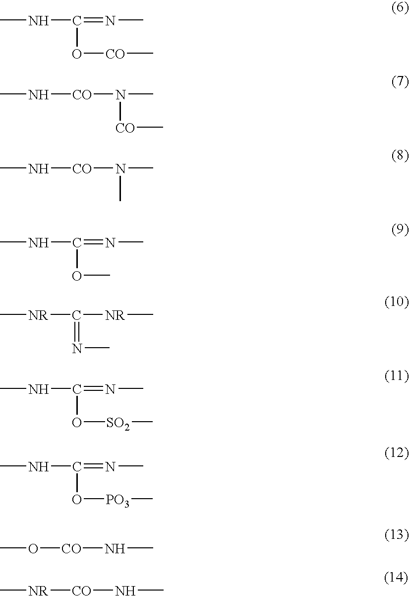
CNC(=NC)O[CO]C.CN[CO]N(C)[CO]C.CN[CO]N(C)C.CNC(=NC)OC.C[NR]C([NR]C)=NC.CNC(=NC)O[SO2]C.CNC(=NC)O[PO3]C.CO[CO]NC.C[NR][CO]NC
